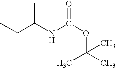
O=C(OC(C)(C)C)NC(CC)C
